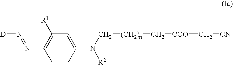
C1(N=N[D])=C([R1])C=C(N([R2])C[(CH2)n]C[COO]C[CN])C=C1
